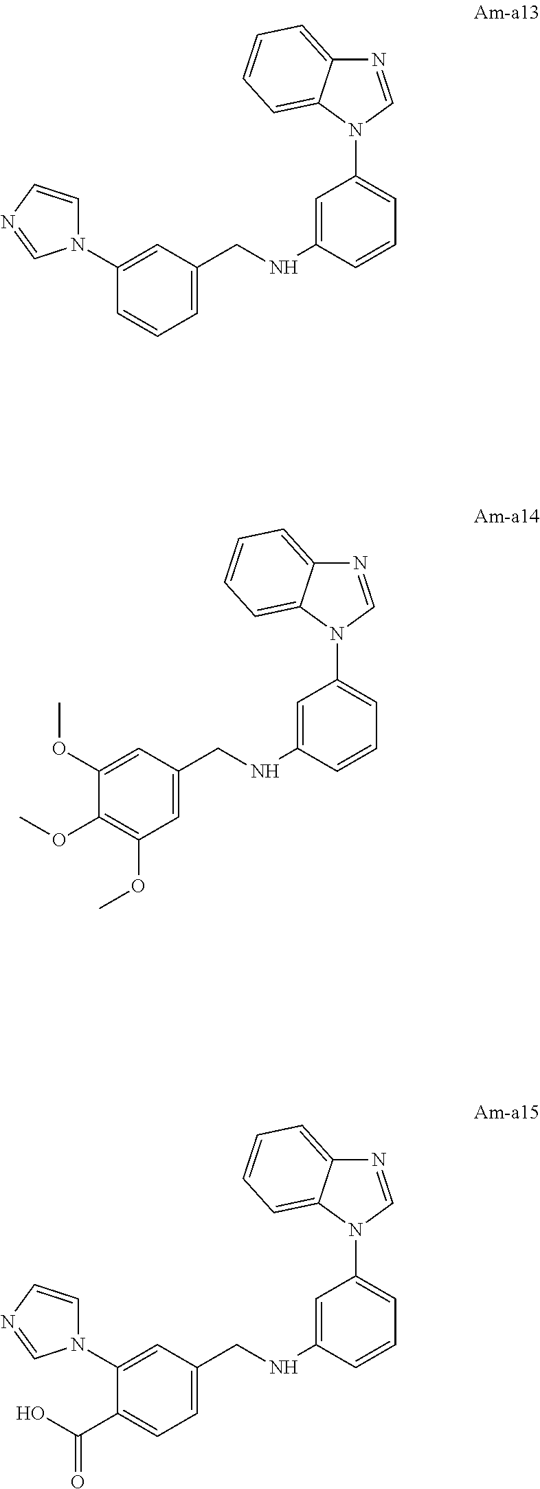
C1(N2C=CN=C2)=CC(CNC2=CC(N3C=NC4=CC=CC=C34)=CC=C2)=CC=C1.C1(OC)=CC(CNC2=CC(N3C=NC4=CC=CC=C34)=CC=C2)=CC(OC)=C1OC.C1(N2C=CN=C2)=CC(CNC2=CC(N3C=NC4=CC=CC=C34)=CC=C2)=CC=C1C(O)=O
